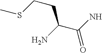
S(CCC(C(N)=O)N)C
